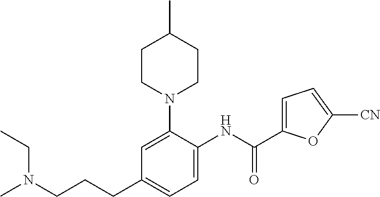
C1=C(N2CCC(C)CC2)C(NC(C2=CC=C([CN])O2)=O)=CC=C1CCCN(C)CC
